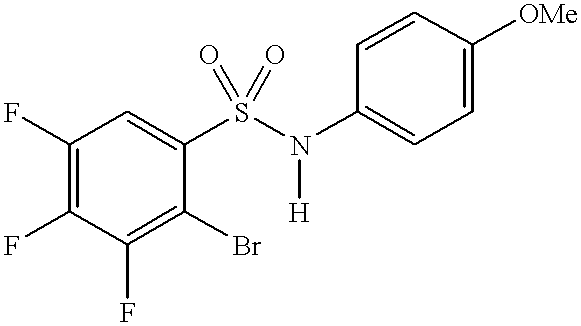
C1(F)=C(F)C(F)=C(Br)C(S(N([H])C2=CC=C([OMe])C=C2)(=O)=O)=C1
